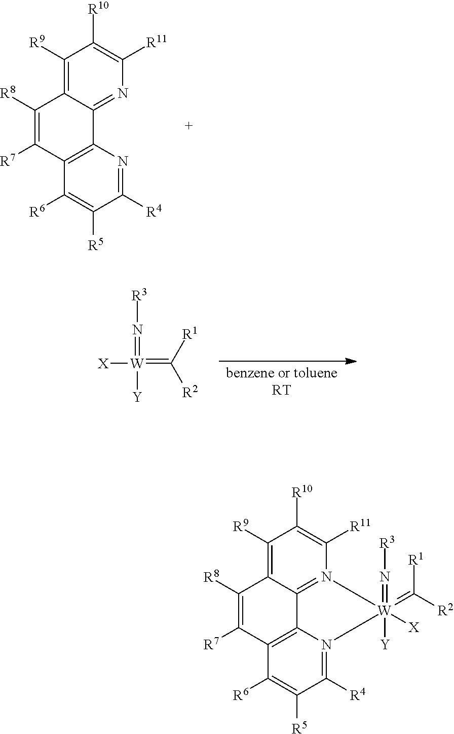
C1([R9])=C2C(=NC([R11])=C1[R10])C1=C(C([R7])=C2[R8])C([R6])=C([R5])C([R4])=N1.[X][W](=N[R3])(=C([R1])[R2])[Y].C1([R9])=C2C3=N(C([R11])=C1[R10])[W](=C([R1])[R2])(=N[R3])([Y])([X])N1=C([R4])C([R5])=C([R6])C(=C31)C([R7])=C2[R8]
